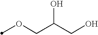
C(CO)(COC)O
